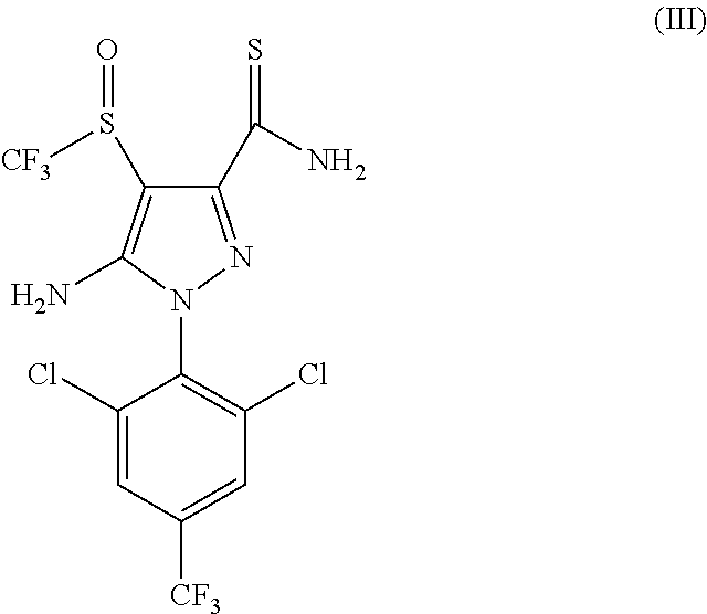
C1(C(N)=S)=NN(C2=C(Cl)C=C([CF3])C=C2Cl)C(N)=C1S([CF3])=O
